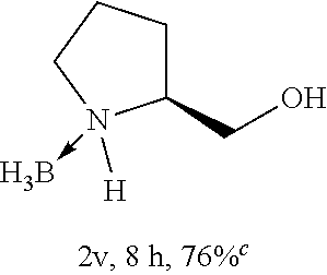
C1(CO)CCCN1([H])->B
